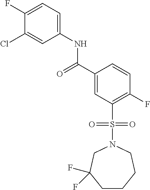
C1(F)=CC=C(NC(C2=CC(S(N3CC(F)(F)CCCC3)(=O)=O)=C(F)C=C2)=O)C=C1Cl
